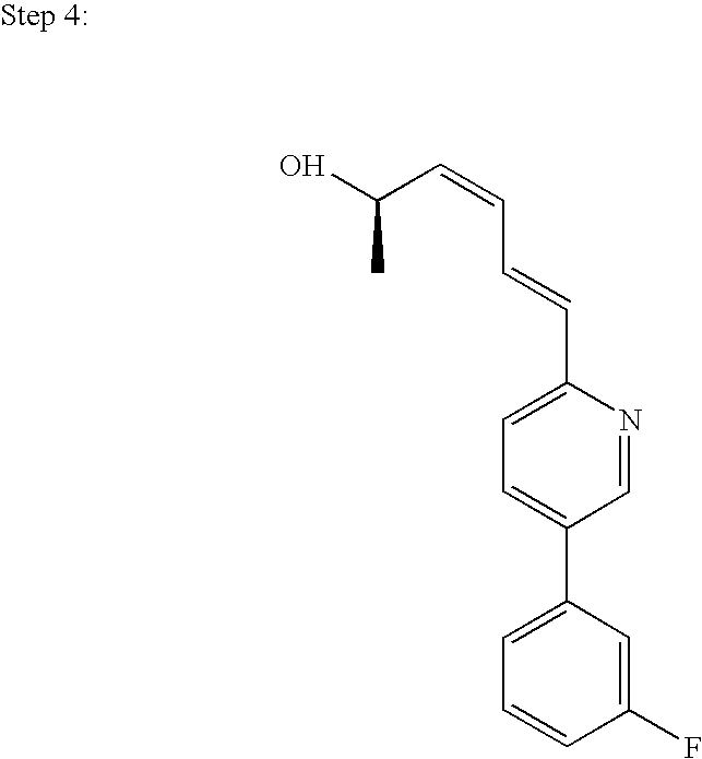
C(C1=CC=C(C2=CC=CC(F)=C2)C=N1)=CC=CC(C)O
